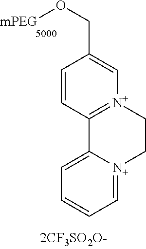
C1=CC2=[N+](C=C1CO[mPEG])CC[N+]1=CC=CC=C21
